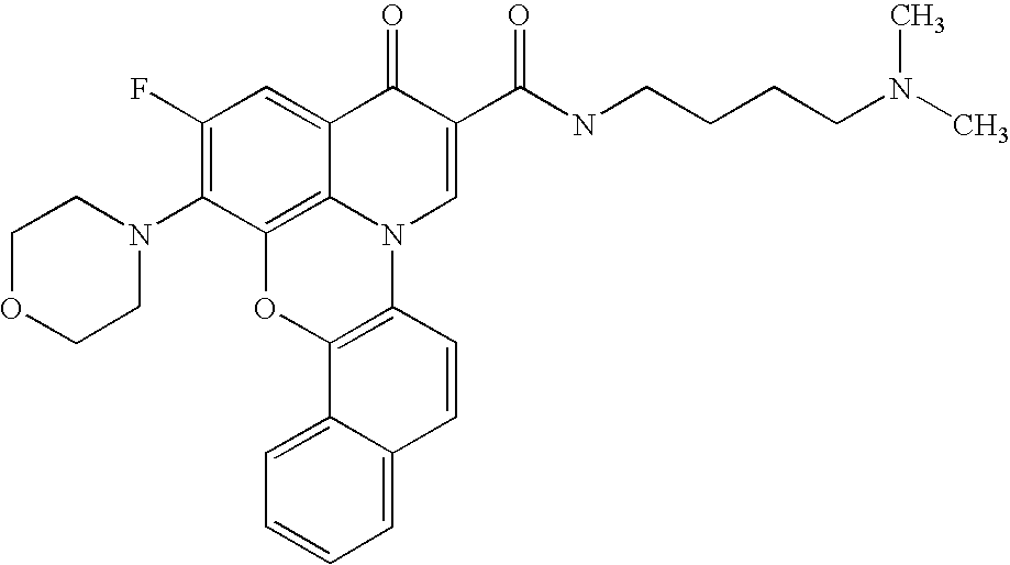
C1(F)=C(N2CCOCC2)C2=C3C(=C1)C(=O)C(C(NCCCCN(C)C)=O)=CN3C1=C(O2)C2=CC=CC=C2C=C1
